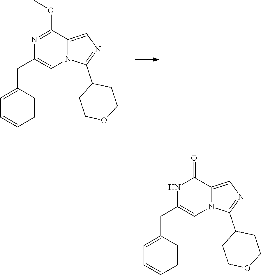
N1=C(OC)C2=CN=C(C3CCOCC3)N2C=C1CC1=CC=CC=C1.N1C(CC2=CC=CC=C2)=CN2C(=CN=C2C2CCOCC2)C1=O
